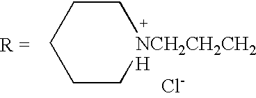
C1CCCC[NCH2CH2CH2H]1.[Cl-]
